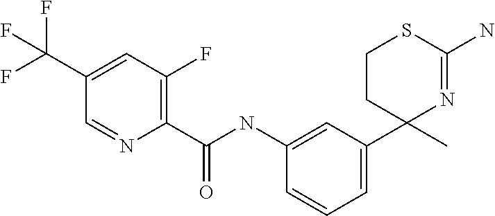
C1(NC(=O)C2=C(F)C=C(C(F)(F)F)C=N2)=CC(C2(C)N=C(N)SCC2)=CC=C1
